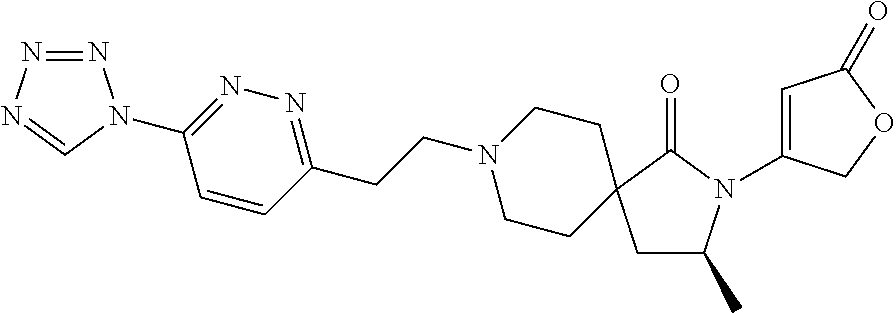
C1CC2(CCN1CCC1=NN=C(N3N=NN=C3)C=C1)CC(C)N(C1=CC(=O)OC1)C2=O
